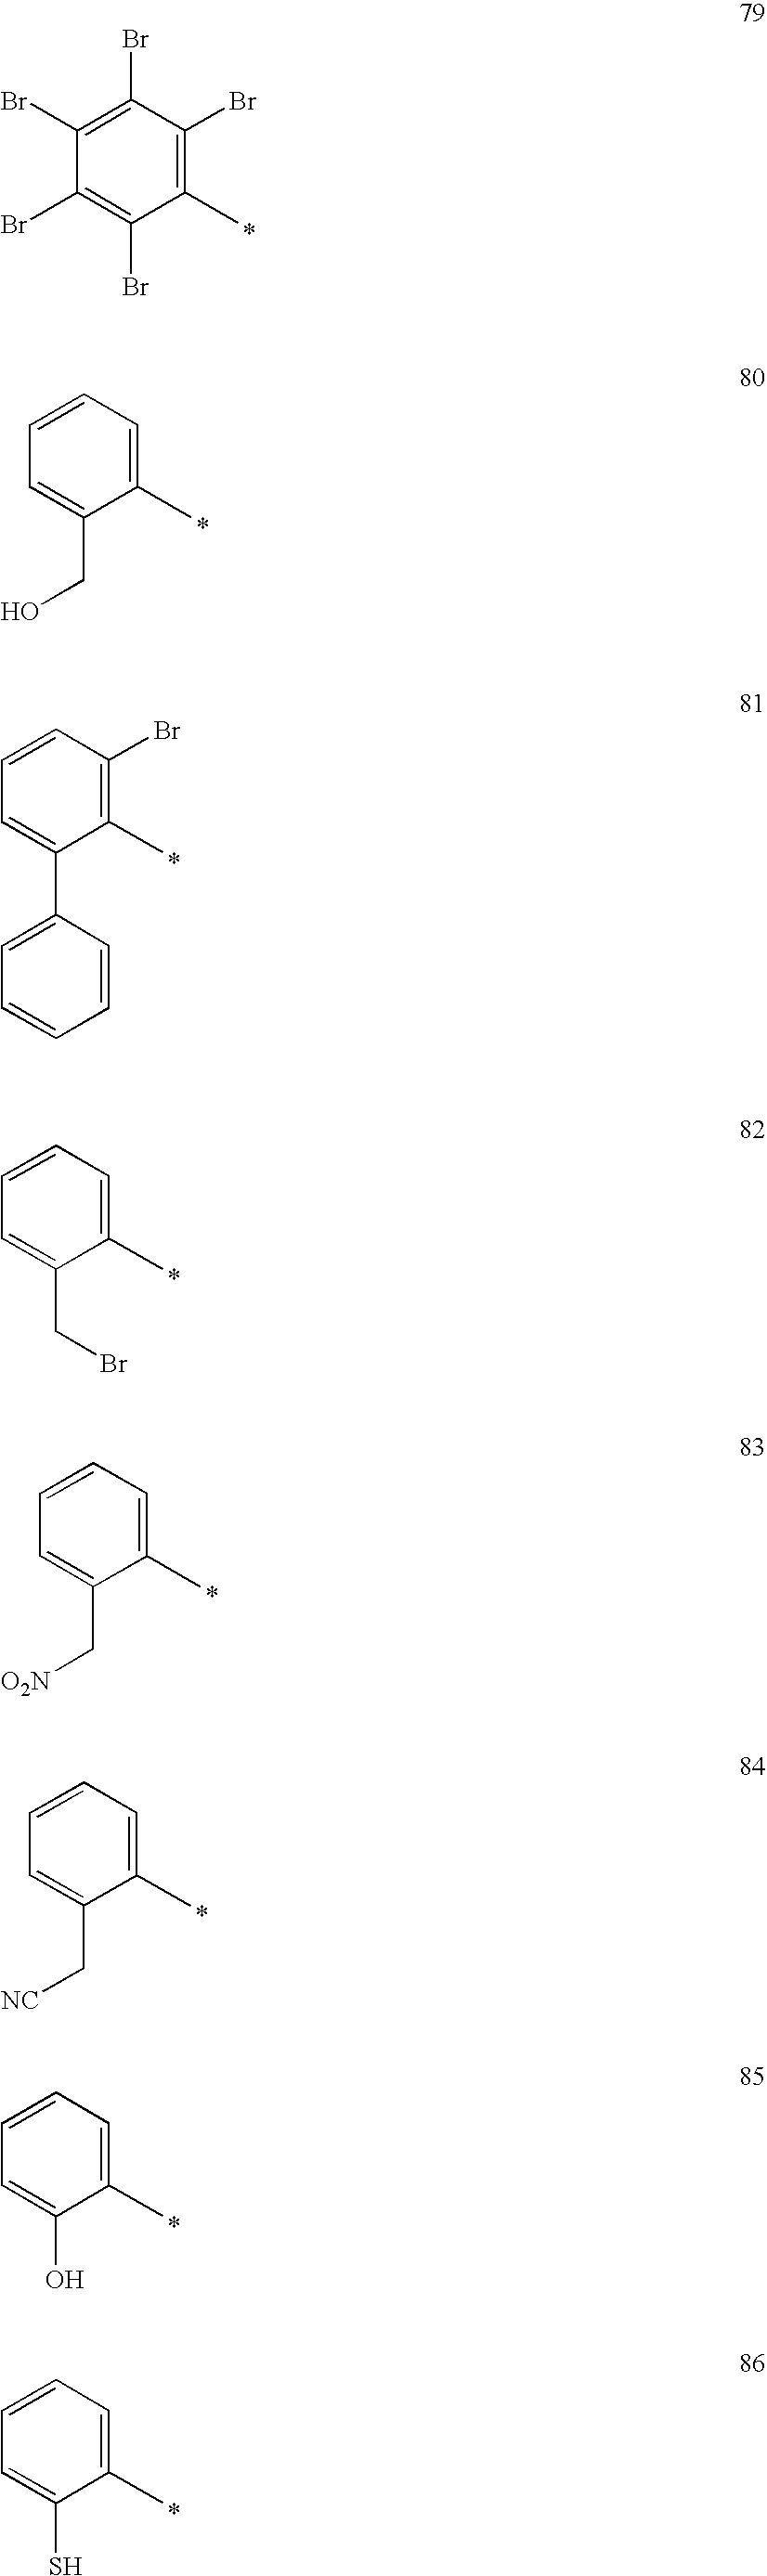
C1(Br)=C(Br)C(Br)=C(C)C(Br)=C1Br.C1=CC=C(C)C(CO)=C1.C1=CC(Br)=C(C)C(C2=CC=CC=C2)=C1.C1=CC=C(C)C(CBr)=C1.C1=CC=C(C)C(C[O2N])=C1.C1=CC=C(C)C(C[NC])=C1.C1=CC=C(C)C(O)=C1.C1=CC=C(C)C(S)=C1
